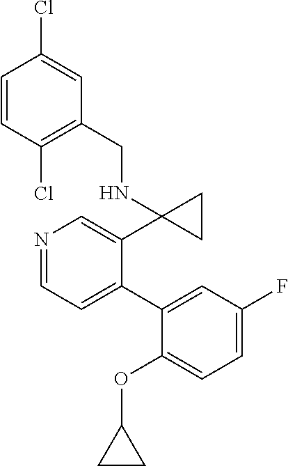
N1=CC=C(C2=CC(F)=CC=C2OC2CC2)C(C2(NCC3=C(Cl)C=CC(Cl)=C3)CC2)=C1
